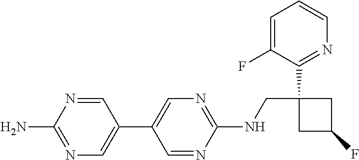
C1=NC(NCC2(C3=NC=CC=C3F)CC(F)C2)=NC=C1C1=CN=C(N)N=C1
